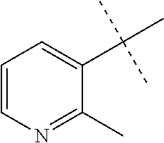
C1=CN=C(C)C(C(C)(C)C)=C1
